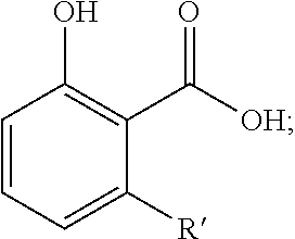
C1=CC=C([R])C(C([OH])=O)=C1O
